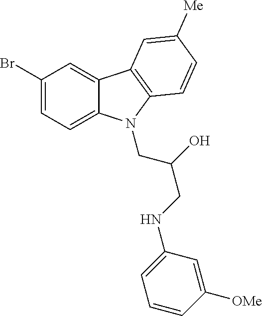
C1(Br)=CC=C2C(=C1)C1=C(N2CC(CNC2=CC=CC([OMe])=C2)O)C=CC([Me])=C1
